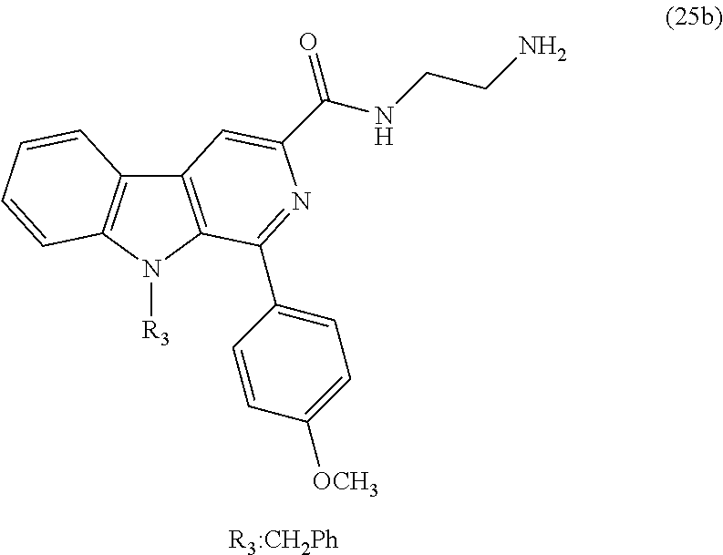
C12=C(N([R3])C3=C1C=CC=C3)C(C1=CC=C([OCH3])C=C1)=NC(C(=O)NCCN)=C2.[R3:CH2Ph]
